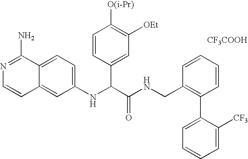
C1(NC(C(NCC2=C(C3=CC=CC=C3[CF3])C=CC=C2)=O)C2=CC([OEt])=C([O(i-Pr)])C=C2)=CC=C2C(=C1)C=CN=C2N.[CF3COOH]
